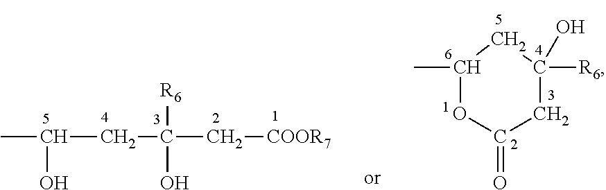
CC(O)CC(C[COOR7])([R6])O.C1(C)OC(=O)CC([R6])(O)C1
